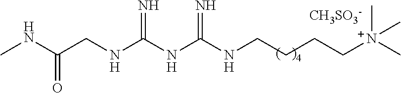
C(NC(NCCCC[N+](C)(C)C)=N)(=N)NCC(NC)=O.[CH3SO3-]
